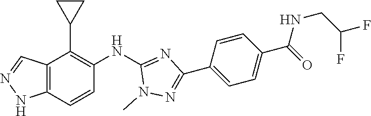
C12=C(C=CC(NC3=NC(C4=CC=C(C(NCC(F)F)=O)C=C4)=NN3C)=C1C1CC1)NN=C2
